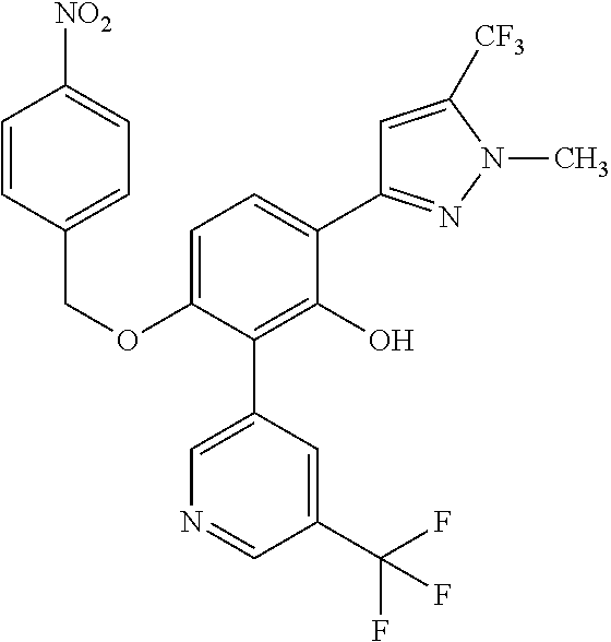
C1(OCC2=CC=C([NO2])C=C2)=CC=C(C2=NN(C)C([CF3])=C2)C(O)=C1C1=CN=CC(C(F)(F)F)=C1
